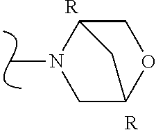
C12COC(CN1C)C2.[R].[R]
